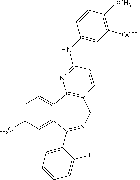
C1=C(C)C=C2C(=C1)C1=C(CN=C2C2=CC=CC=C2F)C=NC(NC2=CC([OCH3])=C([OCH3])C=C2)=N1
